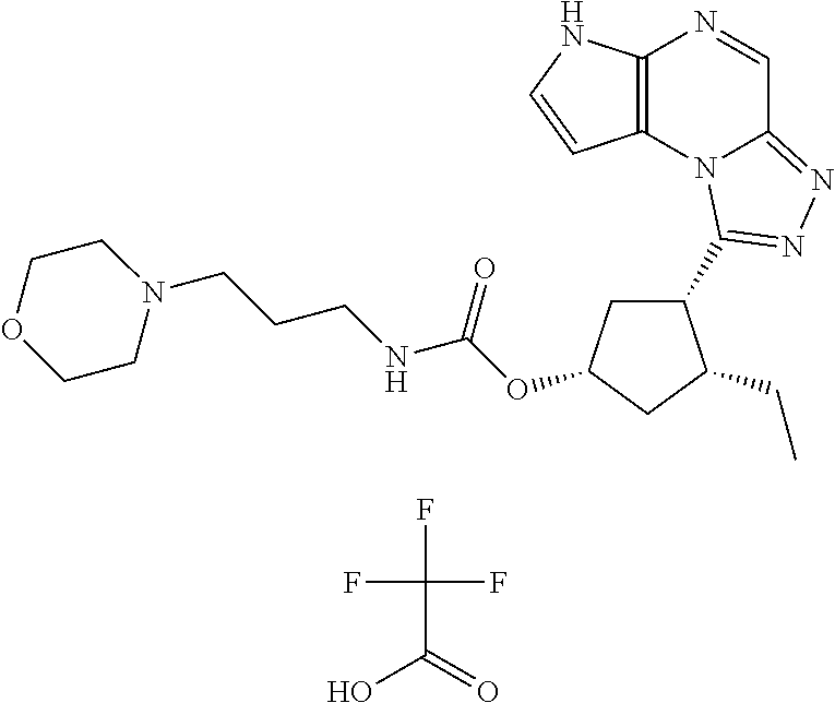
C12=C(N3C(=NN=C3C3CC(OC(NCCCN4CCOCC4)=O)CC3CC)C=N1)C=CN2.OC(=O)C(F)(F)F
